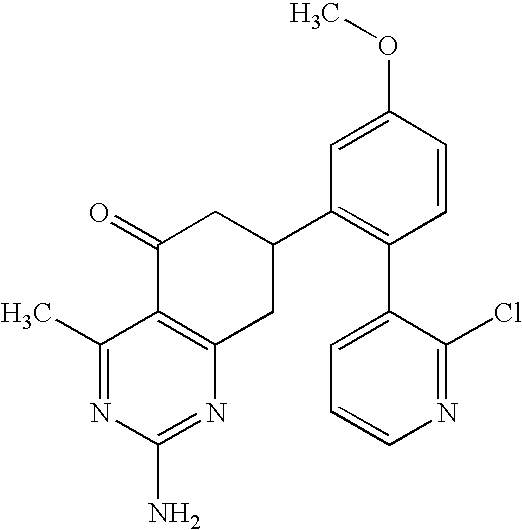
C1(C)=NC(N)=NC2=C1C(=O)CC(C1=C(C3=CC=CN=C3Cl)C=CC(OC)=C1)C2
